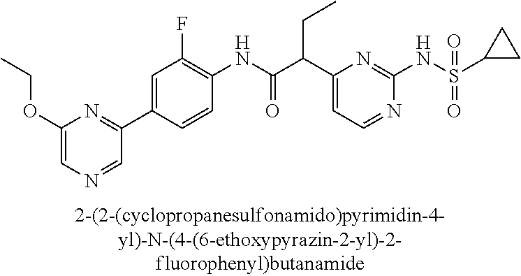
N1=CC=C(C(C(NC2=C(F)C=C(C3=NC(OCC)=CN=C3)C=C2)=O)CC)N=C1NS(=O)(=O)C1CC1
